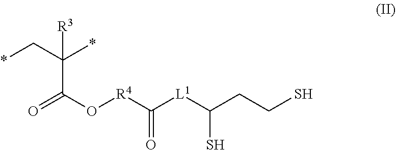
[R3]C(C*)(*)C(O[R4]C([L1]C(CCS)S)=O)=O
